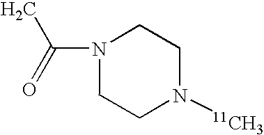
CC(N1CCN([11CH3])CC1)=O
